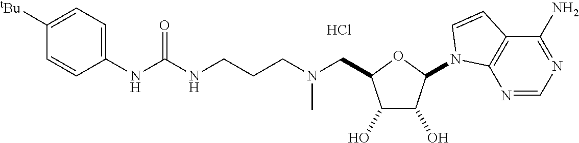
C1(O)C(O)C(N2C3=C(C(N)=NC=N3)C=C2)OC1CN(CCCNC(NC1=CC=C([tBu])C=C1)=O)C.Cl
